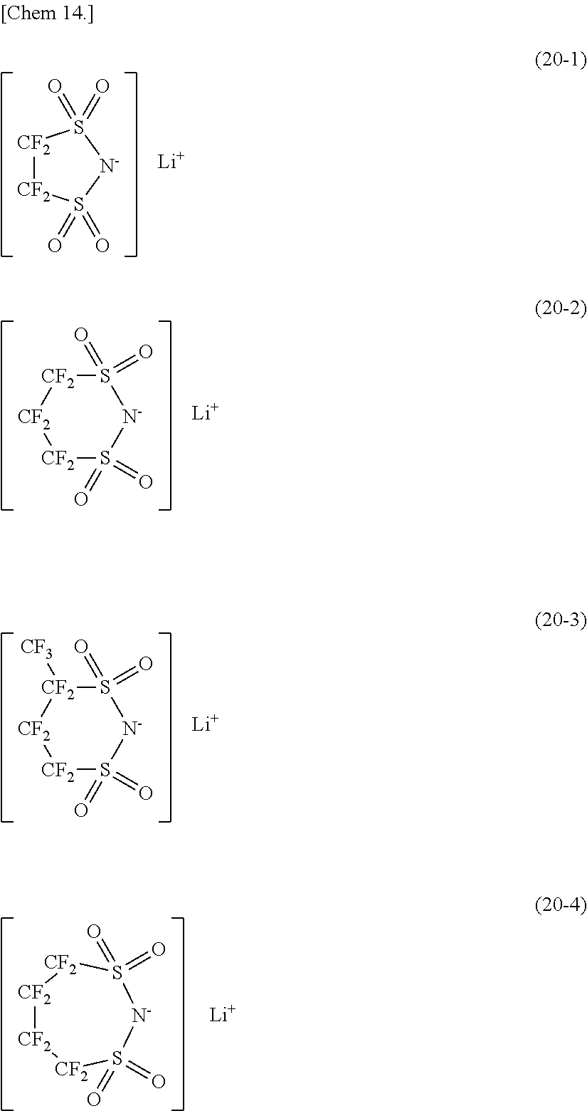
[Li].[CF2]1[CF2]S(=O)(=O)[N-]S1(=O)=O.S1(=O)(=O)[CF2][CF2][CF2]S(=O)(=O)[N-]1.[Li].S1(=O)(=O)[CF2]([CF3])[CF2][CF2]S(=O)(=O)[N-]1.[Li].[CF2]1[CF2][CF2]S(=O)(=O)[N-]S(=O)(=O)[CF2]1.[Li]
